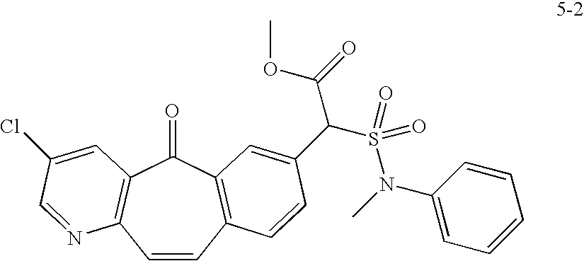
C1=CC2=C(C(=O)C3=C1N=CC(Cl)=C3)C=C(C(S(N(C)C1=CC=CC=C1)(=O)=O)C(=O)OC)C=C2
